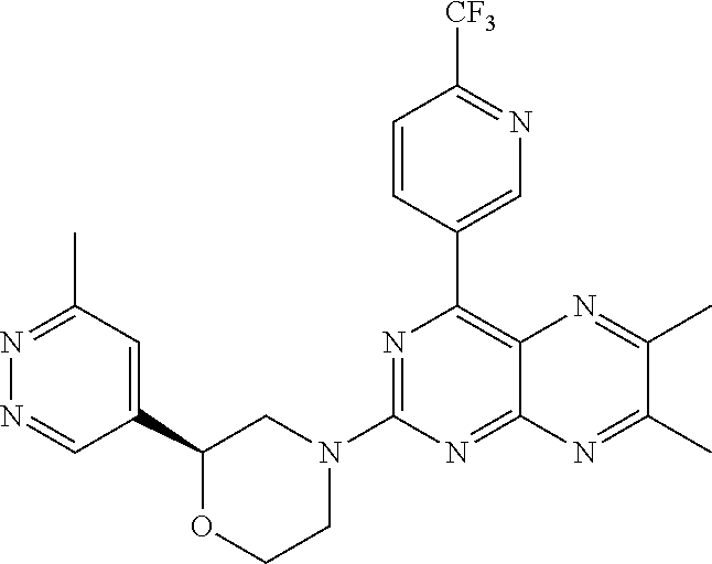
C1(C2=CC(C)=NN=C2)OCCN(C2=NC(C3=CN=C([CF3])C=C3)=C3C(=N2)N=C(C)C(C)=N3)C1
